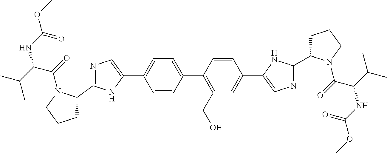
N1=C(C2CCCN2C(=O)C(C(C)C)NC(OC)=O)NC(C2=CC=C(C3=C(CO)C=C(C4=CN=C(C5CCCN5C(=O)C(C(C)C)NC(OC)=O)N4)C=C3)C=C2)=C1
